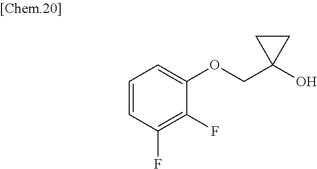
C1=CC(F)=C(F)C(OCC2(O)CC2)=C1
